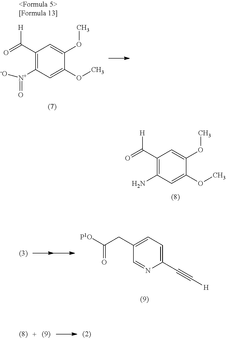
C1(C([H])=O)=C([N+](=O)[-O])C=C(OC)C(OC)=C1.C1(C([H])=O)=C(N)C=C(OC)C(OC)=C1.C1(C#C[H])=CC=C(CC(=O)[P1O])C=N1
